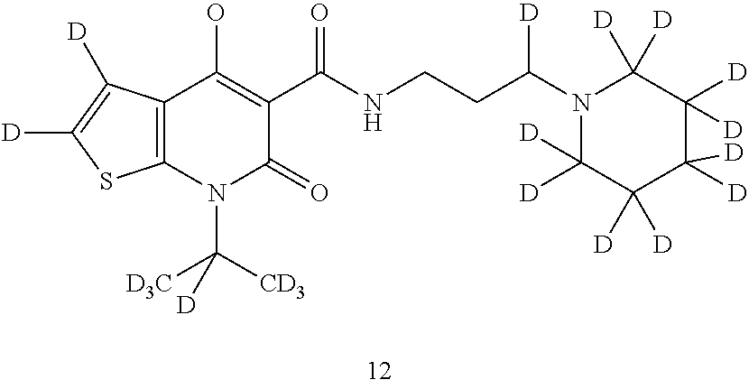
C12=C(C([D])=C([D])S1)C(O)=C(C(NCCC(N1C([D])([D])C([D])([D])C([D])([D])C([D])([D])C1([D])[D])[D])=O)C(=O)N2C([CD3])([D3C])[D]
